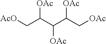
[AcO]CC(C(C(C[OAc])[OAc])[OAc])[OAc]
